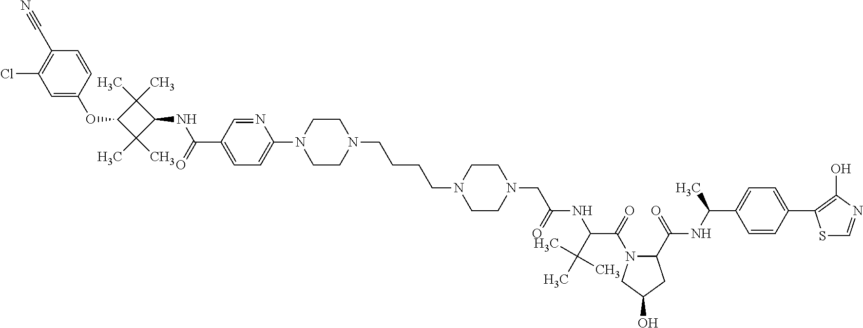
C1=C(OC2C(C)(C)C(NC(C3=CC=C(N4CCN(CCCCN5CCN(CC(NC(C(=O)N6C(C(=O)NC(C7=CC=C(C8=C(O)N=CS8)C=C7)C)CC(O)C6)C(C)(C)C)=O)CC5)CC4)N=C3)=O)C2(C)C)C=CC(C#N)=C1Cl
